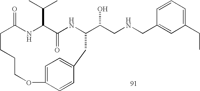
C1=CC=C(CC)C=C1CNCC(O)C1NC(=O)C(C(C)C)NC(=O)CCCCOC2=CC=C(C1)C=C2
